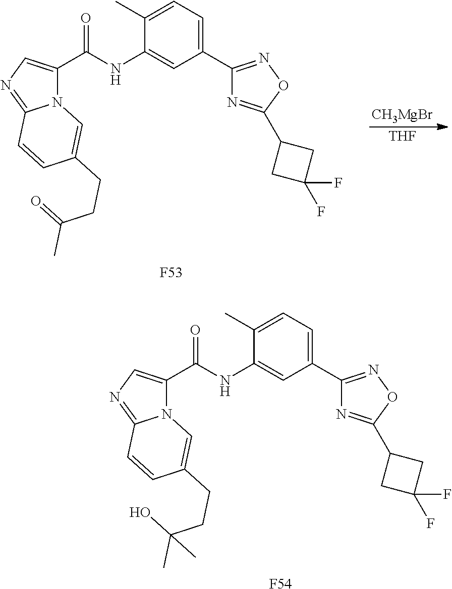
[CH3MgBr].[THF].[F53].N12C(C(NC3=CC(C4=NOC(C5CC(F)(F)C5)=N4)=CC=C3C)=O)=CN=C1C=CC(CCC(=O)C)=C2.[F54].N12C(C(NC3=CC(C4=NOC(C5CC(F)(F)C5)=N4)=CC=C3C)=O)=CN=C1C=CC(CCC(O)(C)C)=C2
